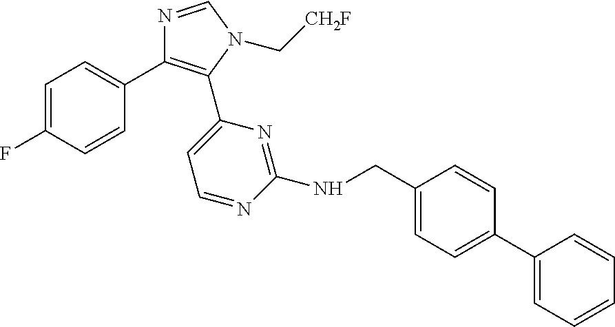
C1=C(F)C=CC(C2=C(C3=CC=NC(NCC4=CC=C(C5=CC=CC=C5)C=C4)=N3)N(C[CH2F])C=N2)=C1
